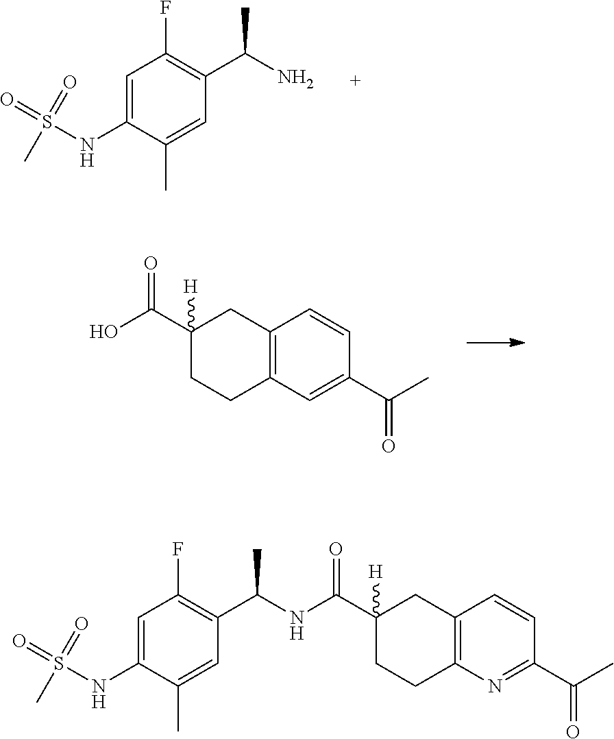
C1=C(NS(=O)(=O)C)C(C)=CC(C(N)C)=C1F.C12=C(C=C(C(=O)C)C=C1)CCC(C(=O)O)([H])C2.C1=C(NS(=O)(=O)C)C(C)=CC(C(NC(C2([H])CCC3=C(C2)C=CC(C(=O)C)=N3)=O)C)=C1F
